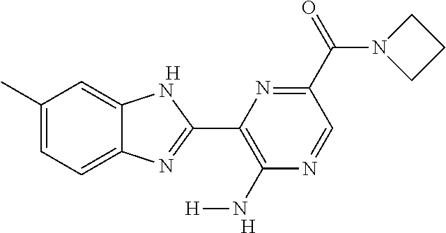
[H].C1(C)=CC=C2C(=C1)NC(C1=C(N[H])N=CC(C(N3CCC3)=O)=N1)=N2.[H]
